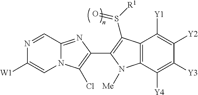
N1=CC2=NC(C3=C(S(=O)[R1])C4=C(C([Y4])=C([Y3])C([Y2])=C4[Y1])N3[Me])=C(Cl)N2C=C1[W1]
